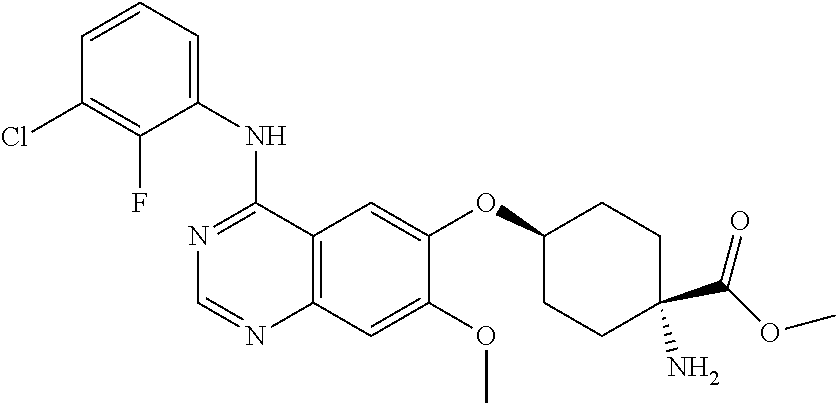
C1=CC=C(NC2=NC=NC3=C2C=C(OC2CCC(C(OC)=O)(N)CC2)C(OC)=C3)C(F)=C1Cl
